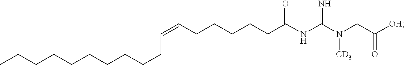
C(CCCC(=O)NC(N(CC([OH])=O)[CD3])=N)CC=CCCCCCCCCCC
